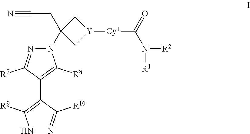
N1N=C([R10])C(C2=C([R8])N(C3(CC#N)C[Y]([Cy1]C(N([R1])[R2])=O)C3)N=C2[R7])=C1[R9]
